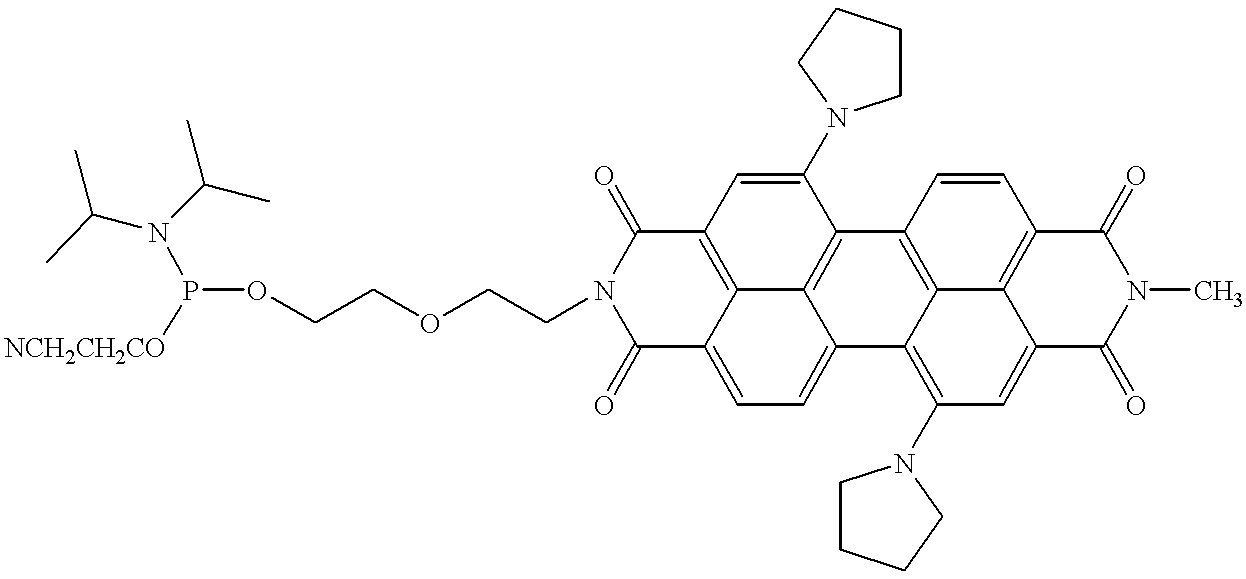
C1(=O)C2=CC=C3C4=C(C(N5CCCC5)=CC(=C24)C(=O)N1CCOCCOP([NCH2CH2CO])N(C(C)C)C(C)C)C1=C2C3=C(N3CCCC3)C=C3C2=C(C=C1)C(=O)N(C)C3=O
